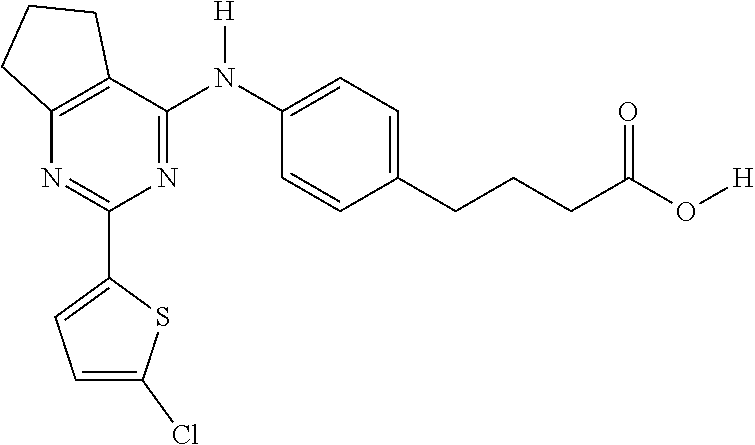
C12=C(C(N(C3=CC=C(CCCC(O[H])=O)C=C3)[H])=NC(C3=CC=C(Cl)S3)=N1)CCC2
